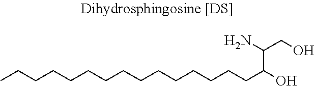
CCCCCCCCCCCCCCCC(O)C(N)CO
